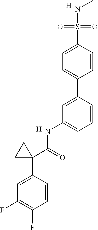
C1=CC(S(=O)(=O)NC)=CC=C1C1=CC(NC(C2(C3=CC(F)=C(F)C=C3)CC2)=O)=CC=C1.[H].[H]
